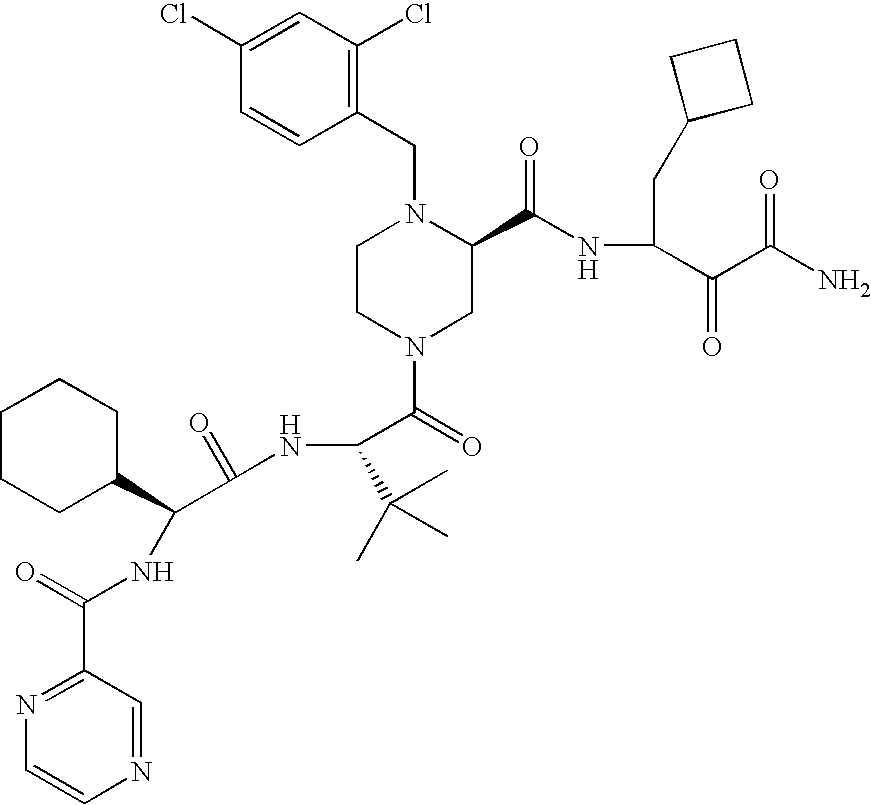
C1(Cl)=CC(Cl)=C(CN2CCN(C(=O)C(NC(C(C3CCCCC3)NC(C3=NC=CN=C3)=O)=O)C(C)(C)C)CC2C(NC(C(C(N)=O)=O)CC2CCC2)=O)C=C1
